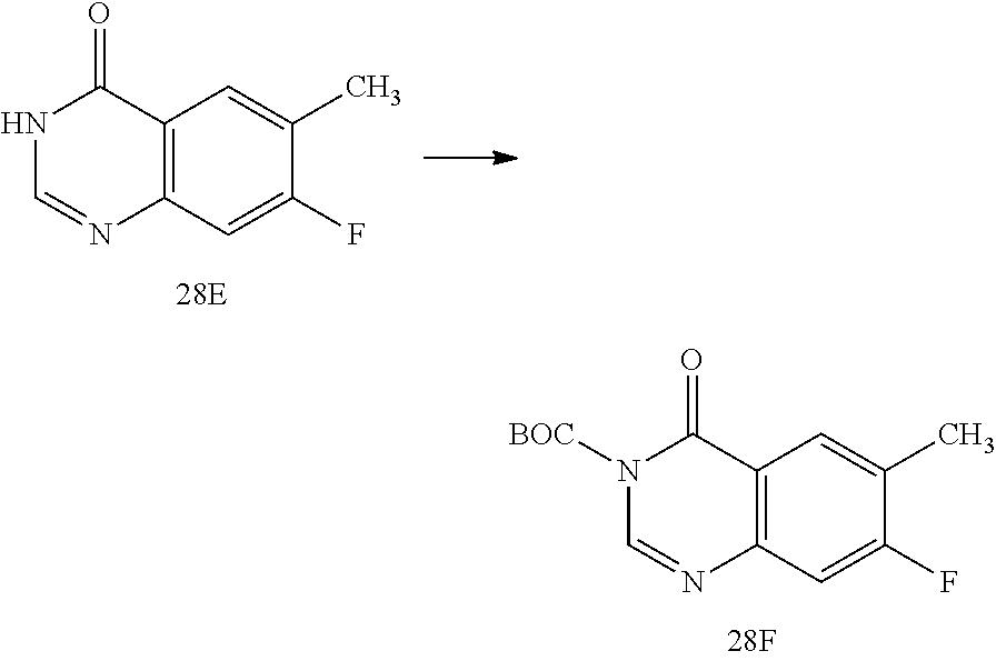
C12=C(C=C(F)C(C)=C1)N=CNC2=O.C12=C(C=C(F)C(C)=C1)N=CN([BOC])C2=O
